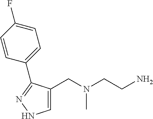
C1=C(CN(CCN)C)C(C2=CC=C(F)C=C2)=NN1
